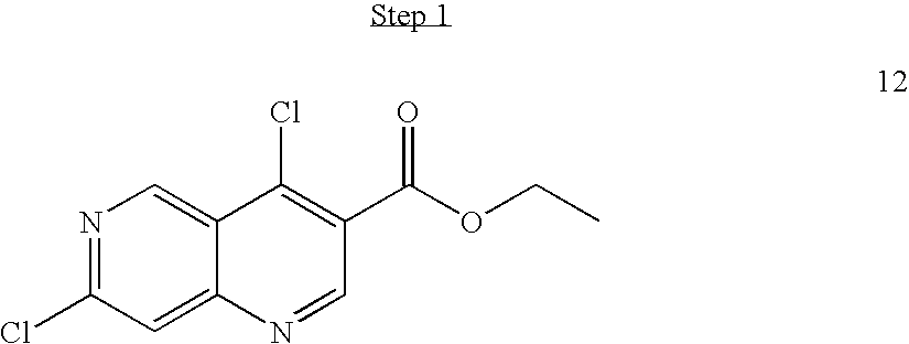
N1=C(Cl)C=C2C(=C1)C(Cl)=C(C(OCC)=O)C=N2
